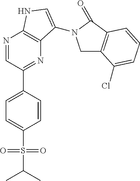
N1=CC(C2=CC=C(S(=O)(=O)C(C)C)C=C2)=NC2=C1NC=C2N1CC2=C(C1=O)C=CC=C2Cl
